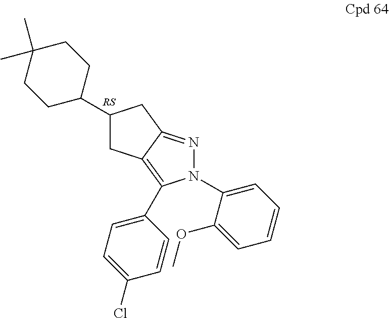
C1(C2CCC(C)(C)CC2)CC2=C(C3=CC=C(Cl)C=C3)N(C3=CC=CC=C3OC)N=C2C1
